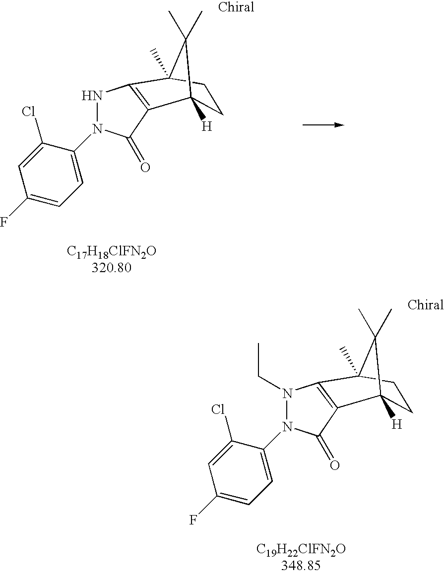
N1(CC)N(C2=CC=C(F)C=C2Cl)C(=O)C2=C1C1(C)CCC2([H])C1(C)C.N1N(C2=CC=C(F)C=C2Cl)C(=O)C2=C1C1(C)CCC2([H])C1(C)C
